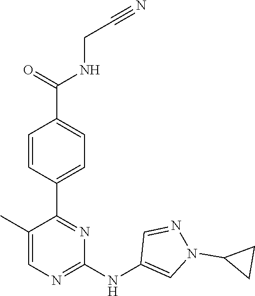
C1(C2=NC(NC3=CN(C4CC4)N=C3)=NC=C2C)=CC=C(C(NCC#N)=O)C=C1
